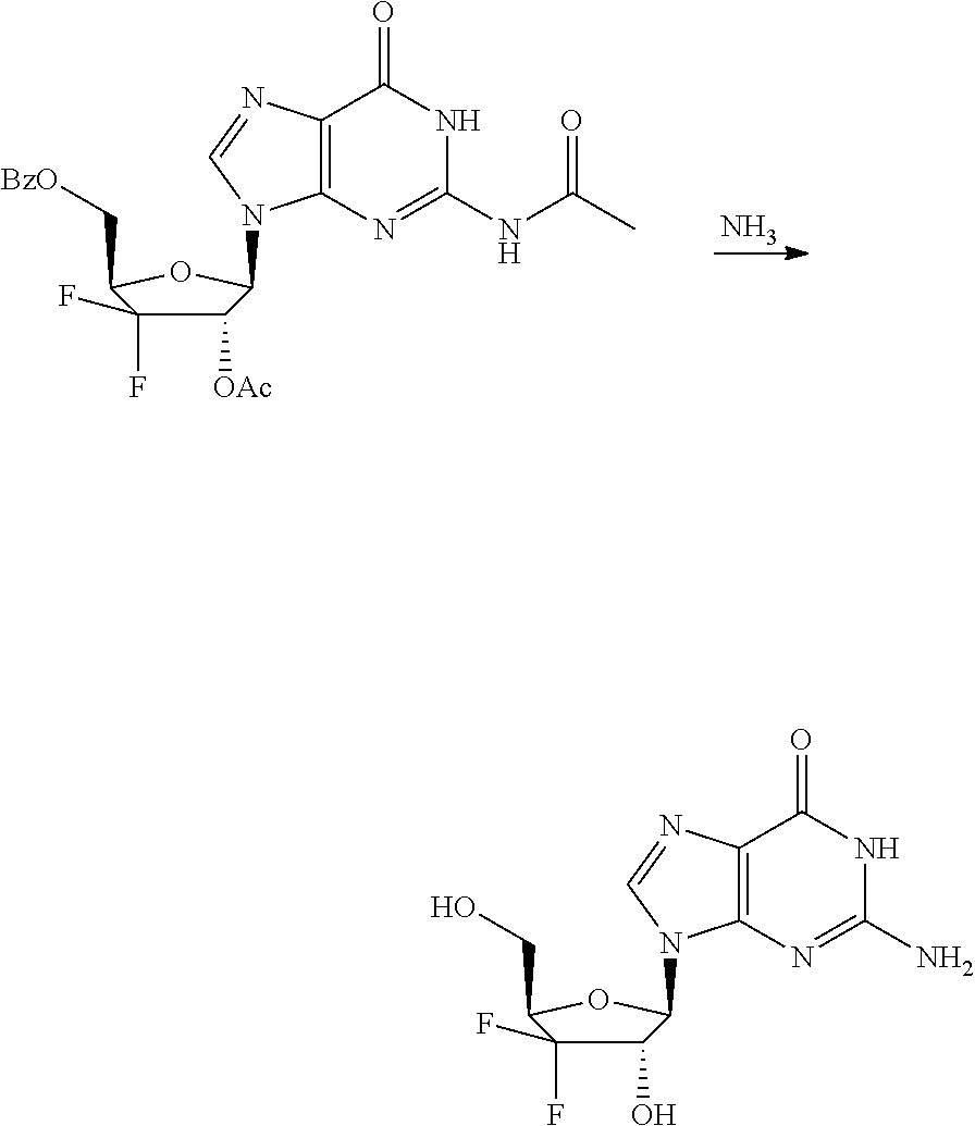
C12=C(N=C(N)NC1=O)N(C1C(O)C(F)(F)C(CO)O1)C=N2.C12=C(N=C(NC(C)=O)NC1=O)N(C1C([OAc])C(F)(F)C(C[BzO])O1)C=N2.N
